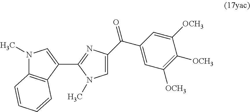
C1=C(C(C2=CC([OCH3])=C([OCH3])C([OCH3])=C2)=O)N=C(C2=CN(C)C3=C2C=CC=C3)N1C
